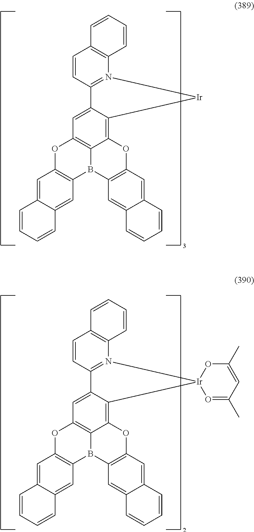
C12=C3C(=C4C(=C1)C1=N(C5=C(C=C1)C=CC=C5)[Ir]4)OC1=C(B3C3=C(O2)C=C2C(=C3)C=CC=C2)C=C2C(=C1)C=CC=C2.C12=C3C(=C4C(=C1)C1=N(C5=C(C=C1)C=CC=C5)[Ir]41O=C(C)C=C(C)O1)OC1=C(B3C3=C(O2)C=C2C(=C3)C=CC=C2)C=C2C(=C1)C=CC=C2
